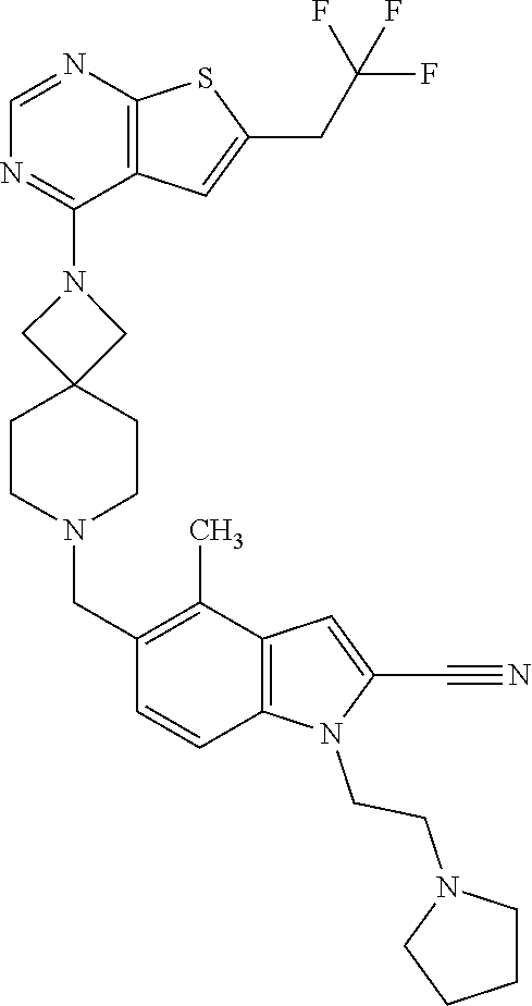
C12=C(C=C(CC(F)(F)F)S1)C(N1CC3(CCN(CC4=C(C)C5=C(C=C4)N(CCN4CCCC4)C(C#N)=C5)CC3)C1)=NC=N2
